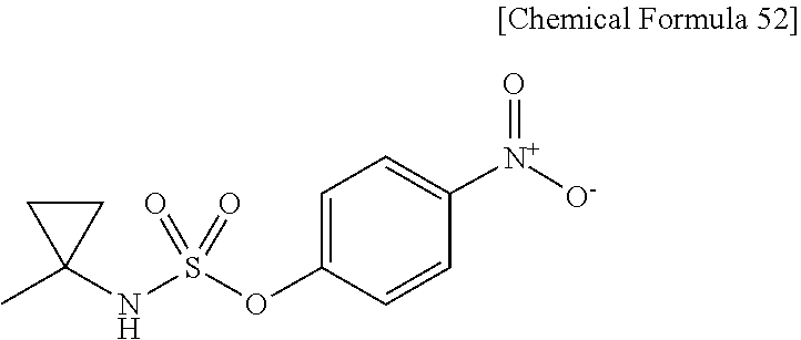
[O-][N+](C1=CC=C(OS(=O)(=O)NC2(C)CC2)C=C1)=O
